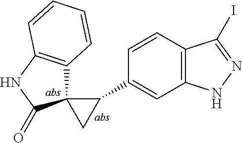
C1=CC2=C(C=C1C1C3(C1)C1=C(NC3=O)C=CC=C1)NN=C2I
